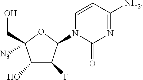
C1(O)C(F)C(N2C(=O)N=C([NH2])C=C2)OC1(CO)[N3]
